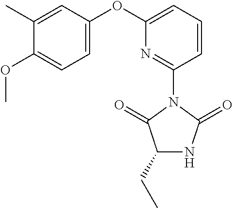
C1(CC)NC(=O)N(C2=NC(OC3=CC=C(OC)C(C)=C3)=CC=C2)C1=O
